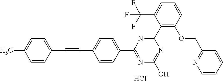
N1=C(O)N=C(C2=CC=C(C#CC3=CC=C(C)C=C3)C=C2)N=C1C1=C(OCC2=NC=CC=C2)C=CC=C1C(F)(F)F.Cl
